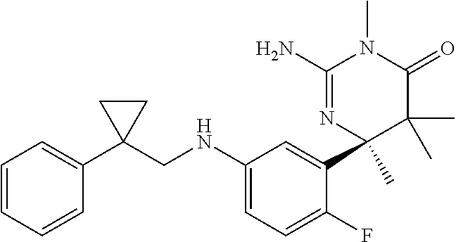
C1(N)=NC(C)(C2=CC(NCC3(C4=CC=CC=C4)CC3)=CC=C2F)C(C)(C)C(=O)N1C
